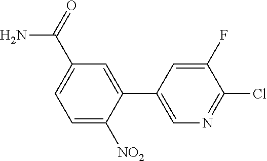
C1=C(F)C(Cl)=NC=C1C1=CC(C(N)=O)=CC=C1[NO2]
